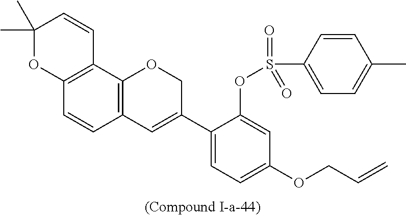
C12=C(C3=C(C=C1)C=C(C1=CC=C(OCC=C)C=C1OS(C1=CC=C(C)C=C1)(=O)=O)CO3)C=CC(C)(C)O2
